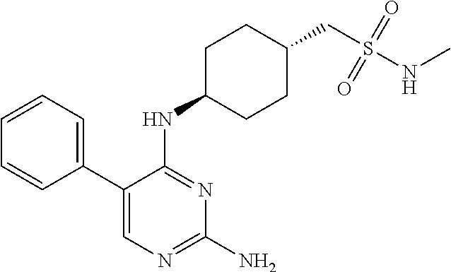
C1(C2=CC=CC=C2)=CN=C(N)N=C1NC1CCC(CS(NC)(=O)=O)CC1
